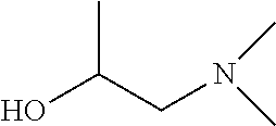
OC(CN(C)C)C
